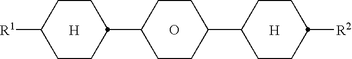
C1CC([R1])CCC1C1CCC(C2CCC([R2])CC2)CC1.[H].O.[H]
